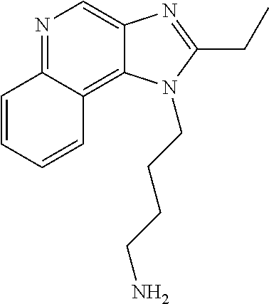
N1=C2C(=C3C(=C1)N=C(CC)N3CCCCN)C=CC=C2
